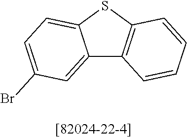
C12=CC(Br)=CC=C1SC1=C2C=CC=C1
